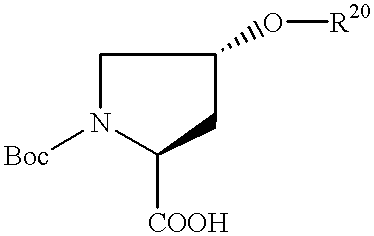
C1N([Boc])C([COOH])CC1O[R20]
